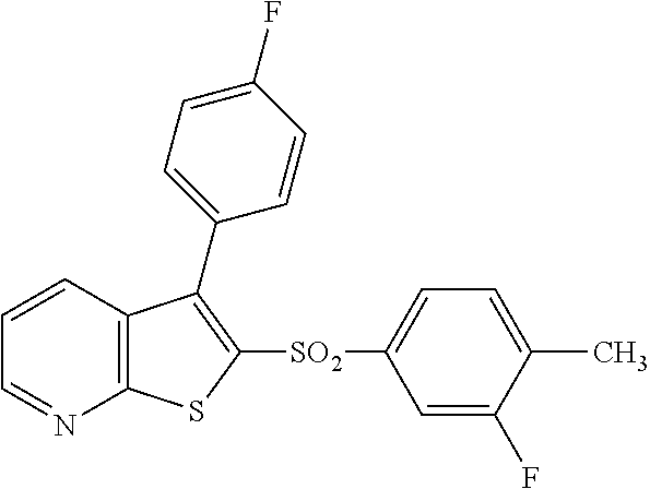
C1=CC2=C(N=C1)SC([SO2]C1=CC=C(C)C(F)=C1)=C2C1=CC=C(F)C=C1
